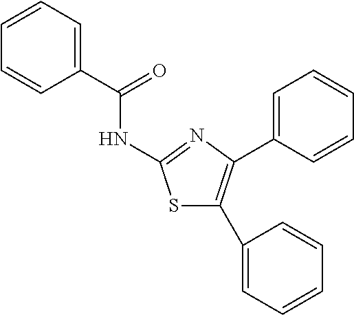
S1C(C2=CC=CC=C2)=C(C2=CC=CC=C2)N=C1NC(C1=CC=CC=C1)=O
